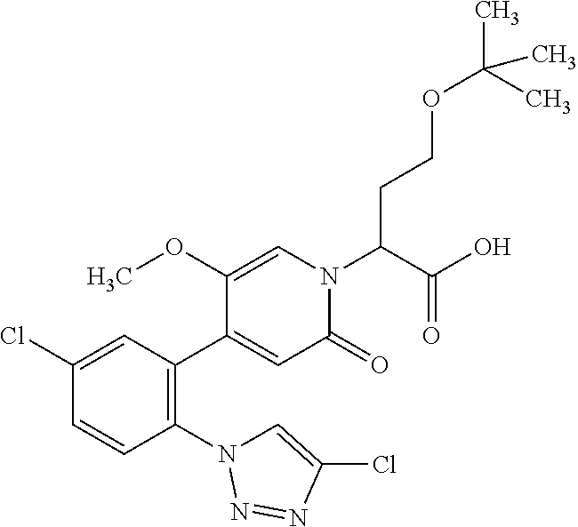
C1(N2C=C(Cl)N=N2)=C(C2=CC(=O)N(C(C(O)=O)CCOC(C)(C)C)C=C2OC)C=C(Cl)C=C1
